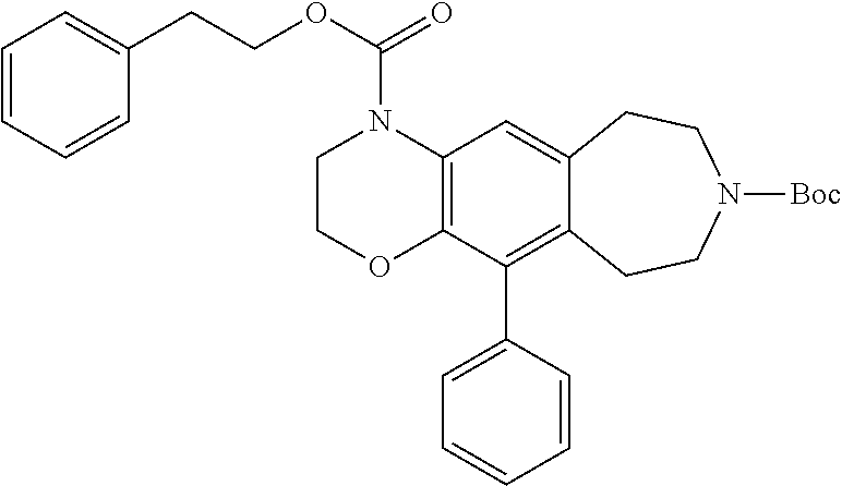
C12=C(C=C3C(=C1C1=CC=CC=C1)CCN([Boc])CC3)N(C(=O)OCCC1=CC=CC=C1)CCO2
